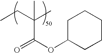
O=C(OC1CCCCC1)C(CC)(C)C
